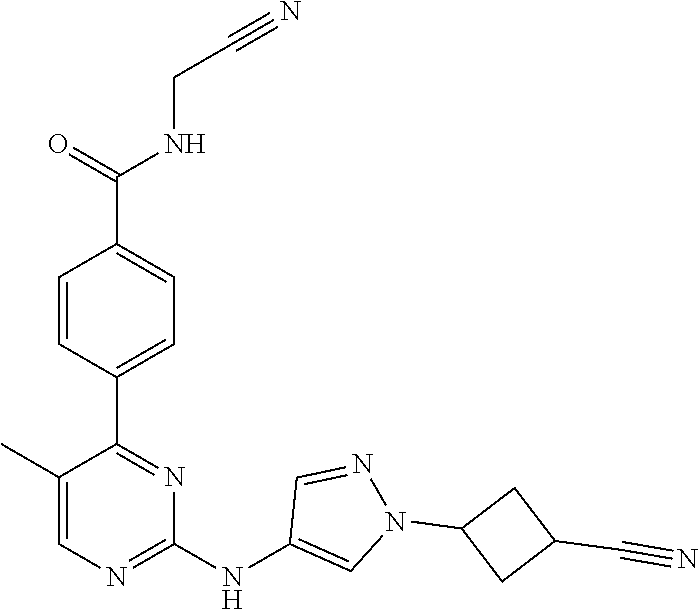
C1(C2=NC(NC3=CN(C4CC(C#N)C4)N=C3)=NC=C2C)=CC=C(C(NCC#N)=O)C=C1
